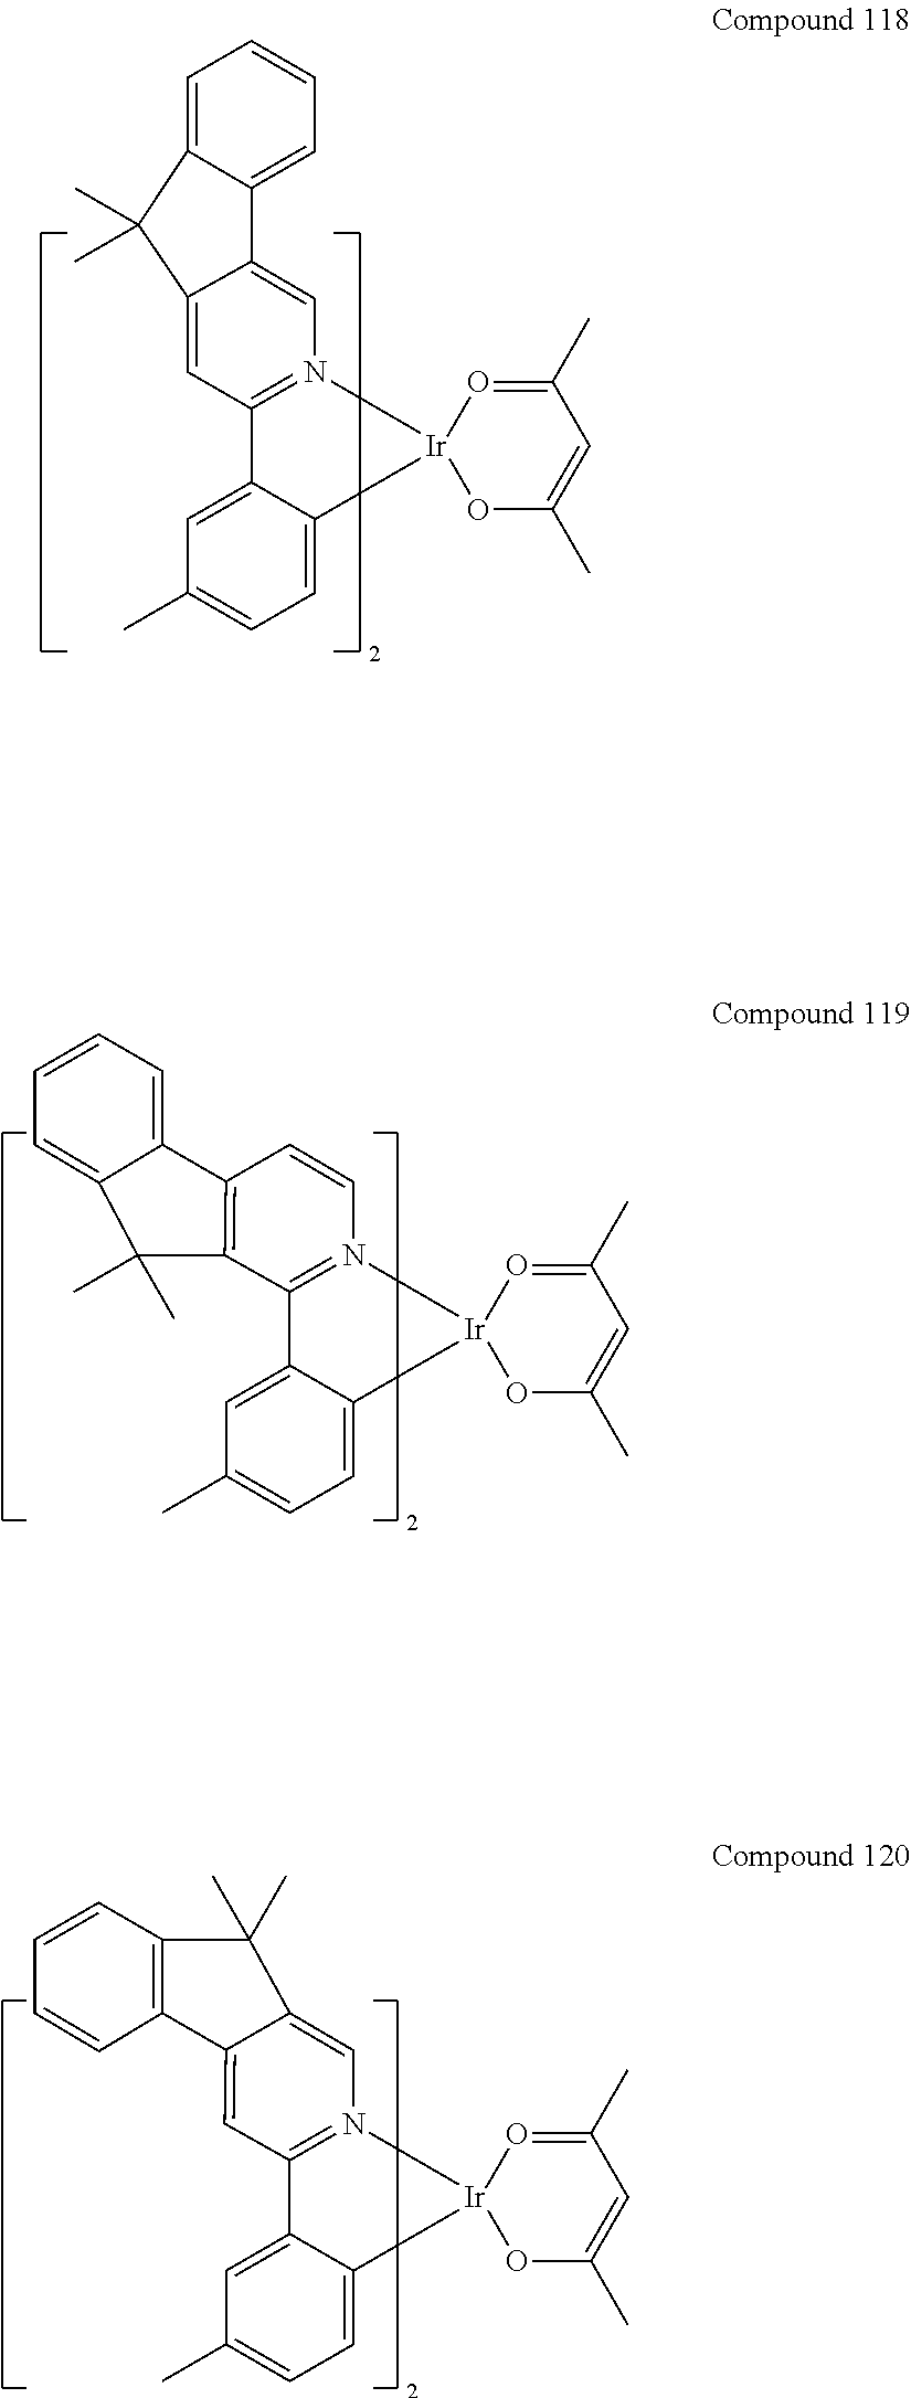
C12=N(C=CC3=C1C(C)(C)C1=CC=CC=C31)[Ir]1(C3=CC=C(C)C=C23)OC(C)=CC(C)=O1.C1=C2C(=CN3=C1C1=CC(C)=CC=C1[Ir]31OC(C)=CC(C)=O1)C1=CC=CC=C1C2(C)C.C1(C)(C)C2=CN3=C(C4=CC(C)=CC=C4[Ir]34OC(C)=CC(C)=O4)C=C2C2=C1C=CC=C2
